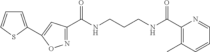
N1=C(C(NCCCNC(C2=C(C)C=CC=N2)=O)=O)C=C(C2=CC=CS2)O1
